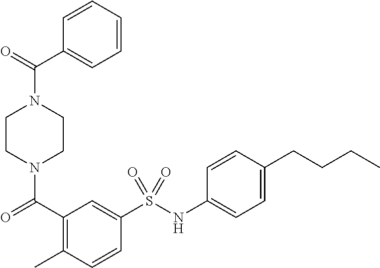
C1CN(C(=O)C2=C(C)C=CC(S(NC3=CC=C(CCCC)C=C3)(=O)=O)=C2)CCN1C(C1=CC=CC=C1)=O
